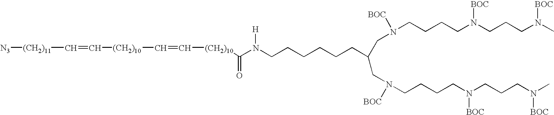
C(CCN(C)[BOC])N(CCCCN(CC(CCCCCCN(C([(CH2)10]C=C[(CH2)10]C=C[(CH2)11][N3])=O)[H])CN(CCCCN(CCCN(C)[BOC])[BOC])[BOC])[BOC])[BOC]
